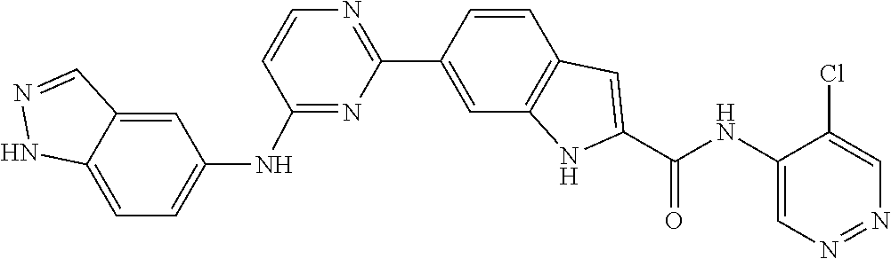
C1=CC2=C(C=C1C1=NC=CC(NC3=CC=C4NN=CC4=C3)=N1)NC(C(=O)NC1=CN=NC=C1Cl)=C2
